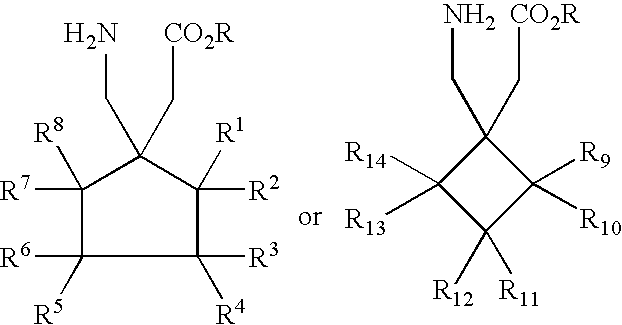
C1([R3])([R4])C([R1])([R2])C(CN)(C[CO2R])C([R8])([R7])C1([R6])[R5].C1(CN)(C[CO2R])C([R14])([R13])C([R12])([R11])C1([R9])[R10]
